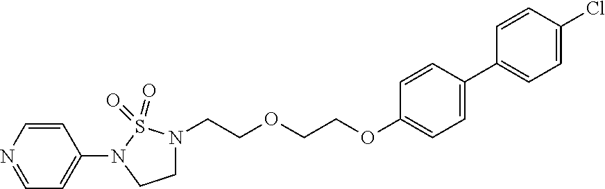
N1(C2=CC=NC=C2)CCN(CCOCCOC2=CC=C(C3=CC=C(Cl)C=C3)C=C2)S1(=O)=O
